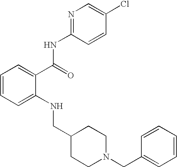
C1=CC=C(NCC2CCN(CC3=CC=CC=C3)CC2)C(C(NC2=NC=C(Cl)C=C2)=O)=C1
